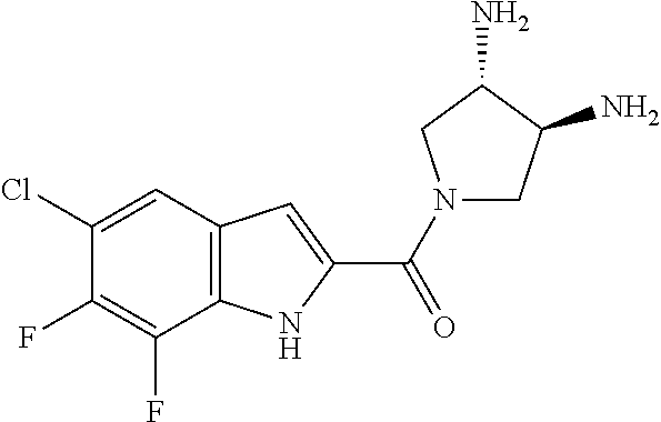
C12=C(C=C(Cl)C(F)=C1F)C=C(C(=O)N1CC(N)C(N)C1)N2
